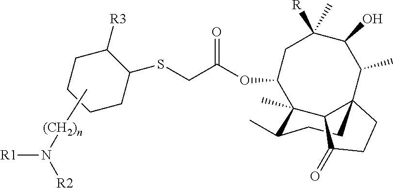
C1(SCC(OC2CC([R])(C)C(O)C(C)C34CCC(C)C2(C)C3C(=O)CC4)=O)C([R3])CCCC1.C[(CH2)n]N([R1])[R2]
